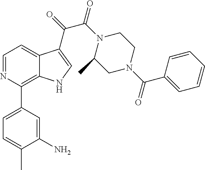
C1=C(C)C(N)=CC(C2=C3C(=CC=N2)C(C(=O)C(N2C(C)CN(C(C4=CC=CC=C4)=O)CC2)=O)=CN3)=C1
